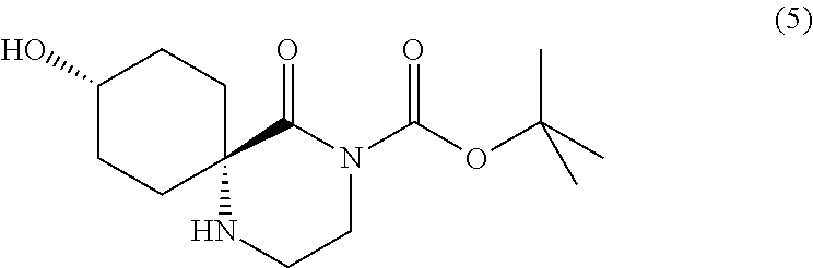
C12(NCCN(C(OC(C)(C)C)=O)C1=O)CCC(O)CC2
